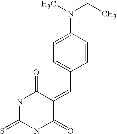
S=C1NC(=O)C(=CC2=CC=C(N(C)CC)C=C2)C(=O)N1
